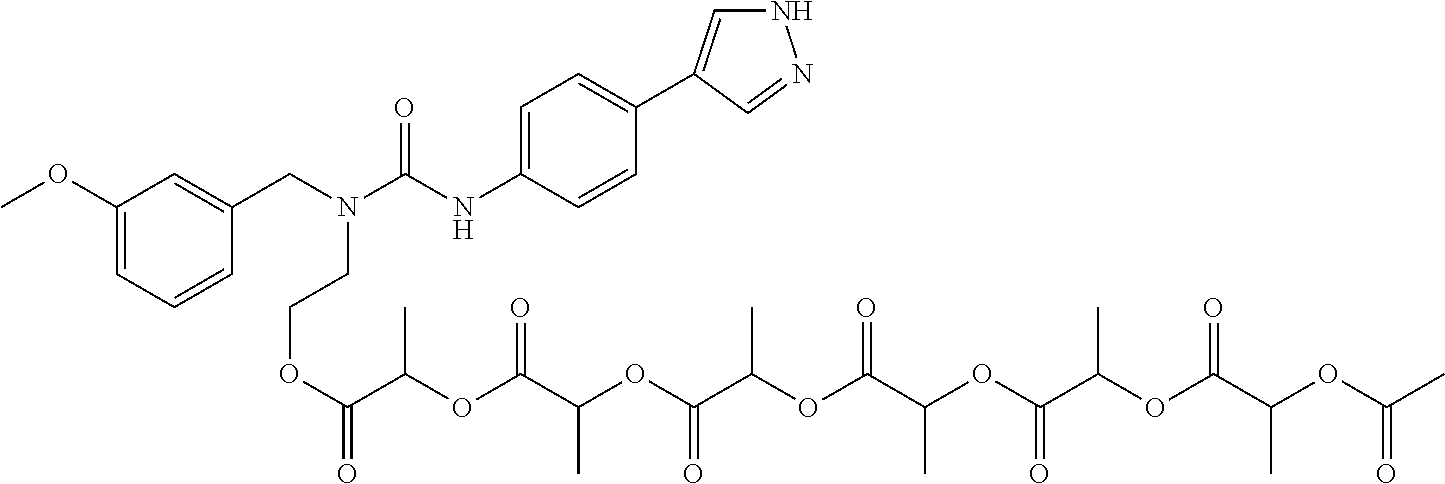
N1C=C(C2=CC=C(NC(N(CC3=CC(OC)=CC=C3)CCOC(=O)C(OC(C(OC(C(OC(C(OC(C(OC(C(OC(C)=O)C)=O)C)=O)C)=O)C)=O)C)=O)C)=O)C=C2)C=N1
